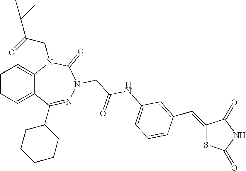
C1=CC=C2C(=C1)N(CC(=O)C(C)(C)C)C(=O)N(CC(NC1=CC=CC(C=C3SC(=O)NC3=O)=C1)=O)N=C2C1CCCCC1
